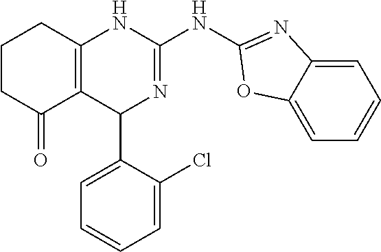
C1CC(=O)C2=C(C1)NC(NC1=NC3=CC=CC=C3O1)=NC2C1=CC=CC=C1Cl
